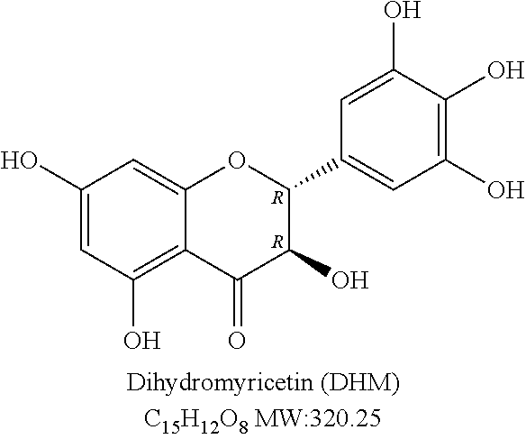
C1(O)=CC(O)=C2C(=C1)OC(C1=CC(O)=C(O)C(O)=C1)C(O)C2=O.[R].[R]
